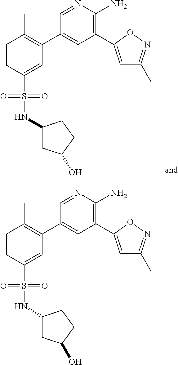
C1=CC(S(NC2CC(O)CC2)(=O)=O)=CC(C2=CC(C3=CC(C)=NO3)=C(N)N=C2)=C1C.C1=CC(S(NC2CC(O)CC2)(=O)=O)=CC(C2=CC(C3=CC(C)=NO3)=C(N)N=C2)=C1C
